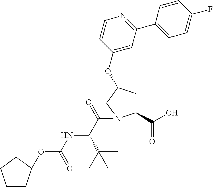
C1(C(O)=O)CC(OC2=CC(C3=CC=C(F)C=C3)=NC=C2)CN1C(C(C(C)(C)C)NC(OC1CCCC1)=O)=O
